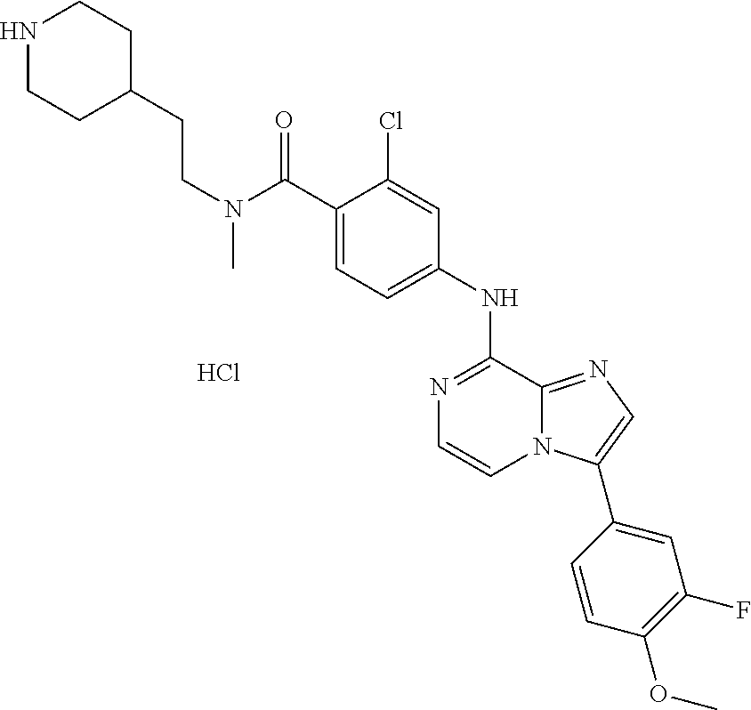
Cl.N(C(C1=CC=C(NC2=NC=CN3C2=NC=C3C2=CC(F)=C(OC)C=C2)C=C1Cl)=O)(CCC1CCNCC1)C
